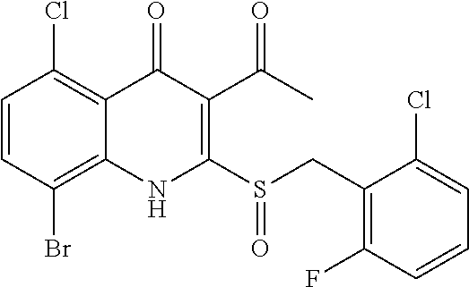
C1=CC(Br)=C2C(=C1Cl)C(=O)C(C(C)=O)=C(S(CC1=C(F)C=CC=C1Cl)=O)N2
